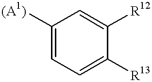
C1([(A1)])=CC=C([R13])C([R12])=C1
